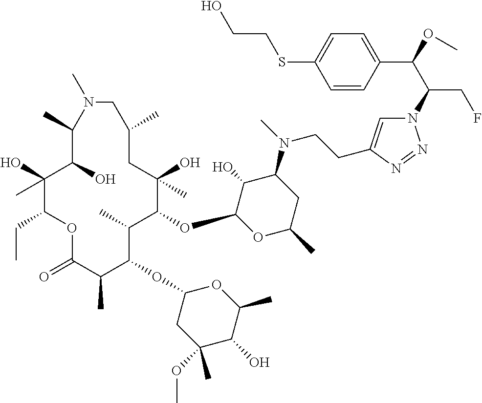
C1(O)(C)C(CC)OC(=O)C(C)C(OC2CC(OC)(C)C(O)C(C)O2)C(C)C(OC2OC(C)CC(N(C)CCC3=CN(C(C(OC)C4=CC=C(SCCO)C=C4)CF)N=N3)C2O)C(O)(C)CC(C)CN(C)C(C)C1O
